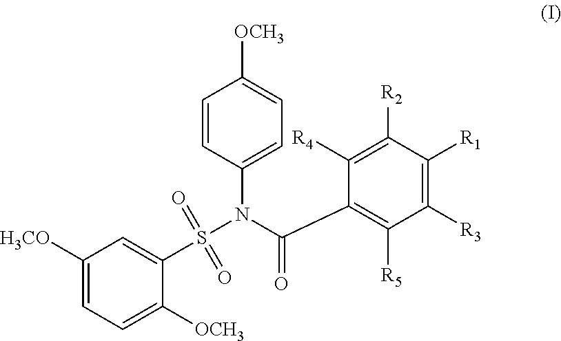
C1([H3CO])=CC=C([OCH3])C(S(N(C(C2=C([R5])C([R3])=C([R1])C([R2])=C2[R4])=O)C2=CC=C([OCH3])C=C2)(=O)=O)=C1
